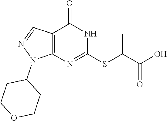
C12=C(N=C(SC(C(=O)O)C)NC1=O)N(C1CCOCC1)N=C2
